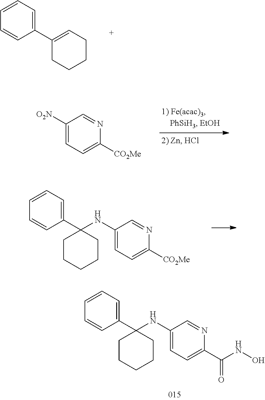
C1=CC=CC=C1C1=CCCCC1.C1([O2N])=CC=C([CO2Me])N=C1.C1(NC2(C3=CC=CC=C3)CCCCC2)=CC=C([CO2Me])N=C1.C1(NC2(C3=CC=CC=C3)CCCCC2)=CC=C(C(NO)=O)N=C1
